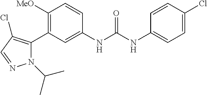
C1([OMe])=C(C2=C(Cl)C=NN2C(C)C)C=C(NC(=O)NC2=CC=C(Cl)C=C2)C=C1
